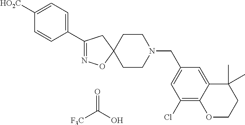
C1(C2=CC=C([HO2C])C=C2)=NOC2(C1)CCN(CC1=CC(Cl)=C3C(=C1)C(C)(C)CCO3)CC2.O=C([F3C])O
